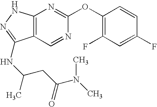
C12=C(NN=C1NC(C)CC(N(C)C)=O)N=C(OC1=C(F)C=C(F)C=C1)N=C2
